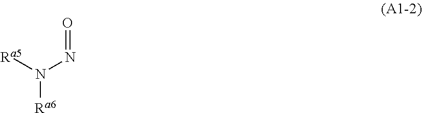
N([Ra6])(N=O)[Ra5]
